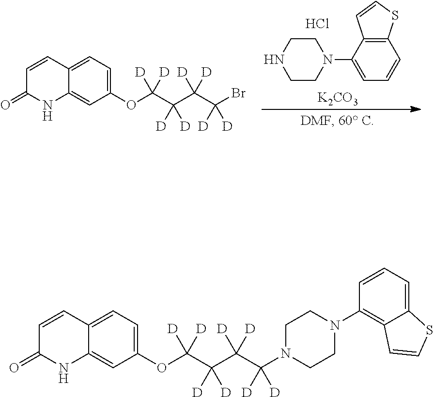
C1CN(C2=CC=CC3=C2C=CS3)CCN1.Cl.O=C1NC2=CC(OC(C(C(C(Br)([D])[D])([D])[D])([D])[D])([D])[D])=CC=C2C=C1.[K2CO3].O=C1NC2=CC(OC(C(C(C(N3CCN(C4=C5C(=CC=C4)SC=C5)CC3)([D])[D])([D])[D])([D])[D])([D])[D])=CC=C2C=C1
